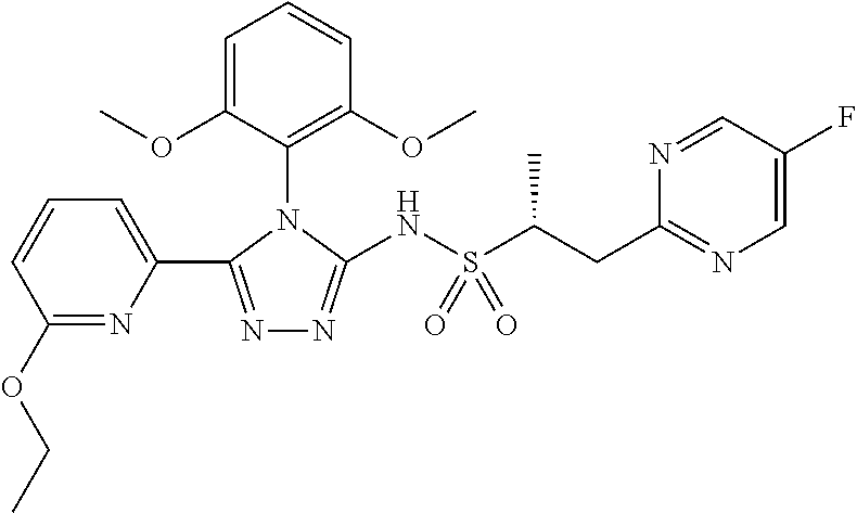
N1=C(C2=CC=CC(OCC)=N2)N(C2=C(OC)C=CC=C2OC)C(NS(C(CC2=NC=C(F)C=N2)C)(=O)=O)=N1
